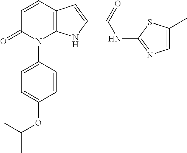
C12=C(C=CC(=O)N1C1=CC=C(OC(C)C)C=C1)C=C(C(NC1=NC=C(C)S1)=O)N2
